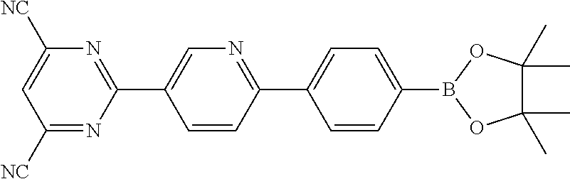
C1([NC])=NC(C2=CN=C(C3=CC=C(B4OC(C)(C)C(C)(C)O4)C=C3)C=C2)=NC([NC])=C1
